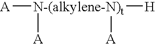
[A][N-(alkylene-N)t]([H])([A])[A]
